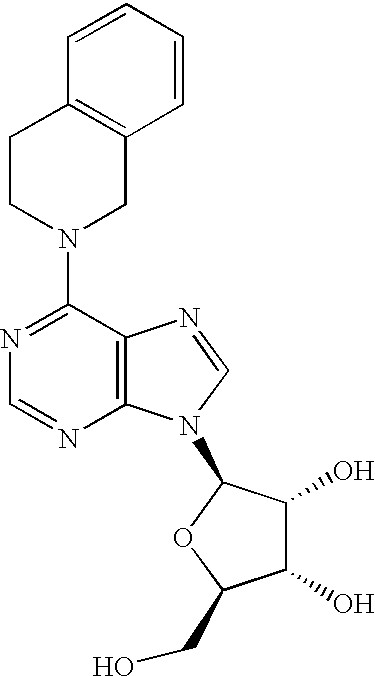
N1(C2=NC=NC3=C2N=CN3C2C(O)C(O)C(CO)O2)CC2=C(CC1)C=CC=C2
